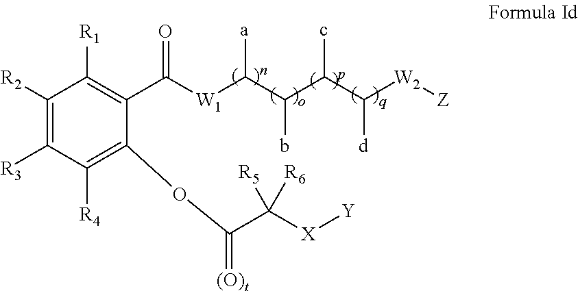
C(C(C(C([W2][Z])[d])c)b)([a])[W1]C(C1=C([R1])C([R2])=C([R3])C([R4])=C1OC(C([X][Y])([R5])[R6])=[(O)t])=O
